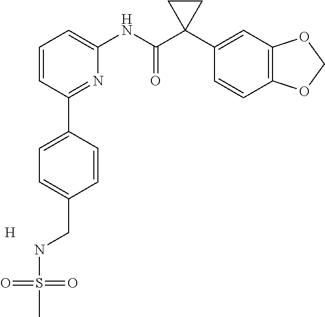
C1=CC(C2=CC=C(CNS(=O)(=O)C)C=C2)=NC(NC(C2(C3=CC4=C(C=C3)OCO4)CC2)=O)=C1.[H]
